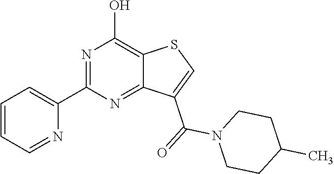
C1(C2=CC=CC=N2)=NC(O)=C2C(=N1)C(C(=O)N1CCC(C)CC1)=CS2
